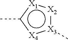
[X2]1:[X3](C):[X4]c(C)[X1]:1
